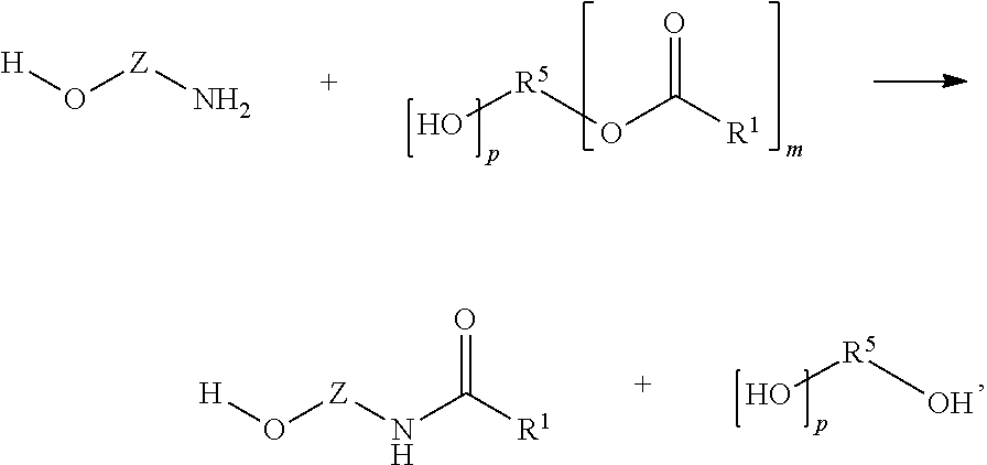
O=C([R1])O[R5]O.[H]O[Z]N.O[R5]O.[H]O[Z]NC([R1])=O
